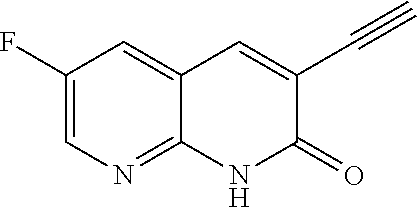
C1(F)=CN=C2C(=C1)C=C(C#C)C(=O)N2
